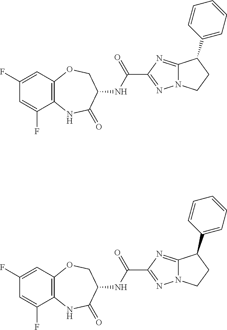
C12=C(C=C(F)C=C1F)OCC(NC(C1=NN3C(=N1)C(C1=CC=CC=C1)CC3)=O)C(=O)N2.C12=C(C=C(F)C=C1F)OCC(NC(C1=NN3C(=N1)C(C1=CC=CC=C1)CC3)=O)C(=O)N2
